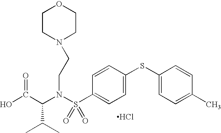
C(N(S(C1=CC=C(SC2=CC=C(C)C=C2)C=C1)(=O)=O)CCN1CCOCC1)(C(O)=O)C(C)C.Cl
